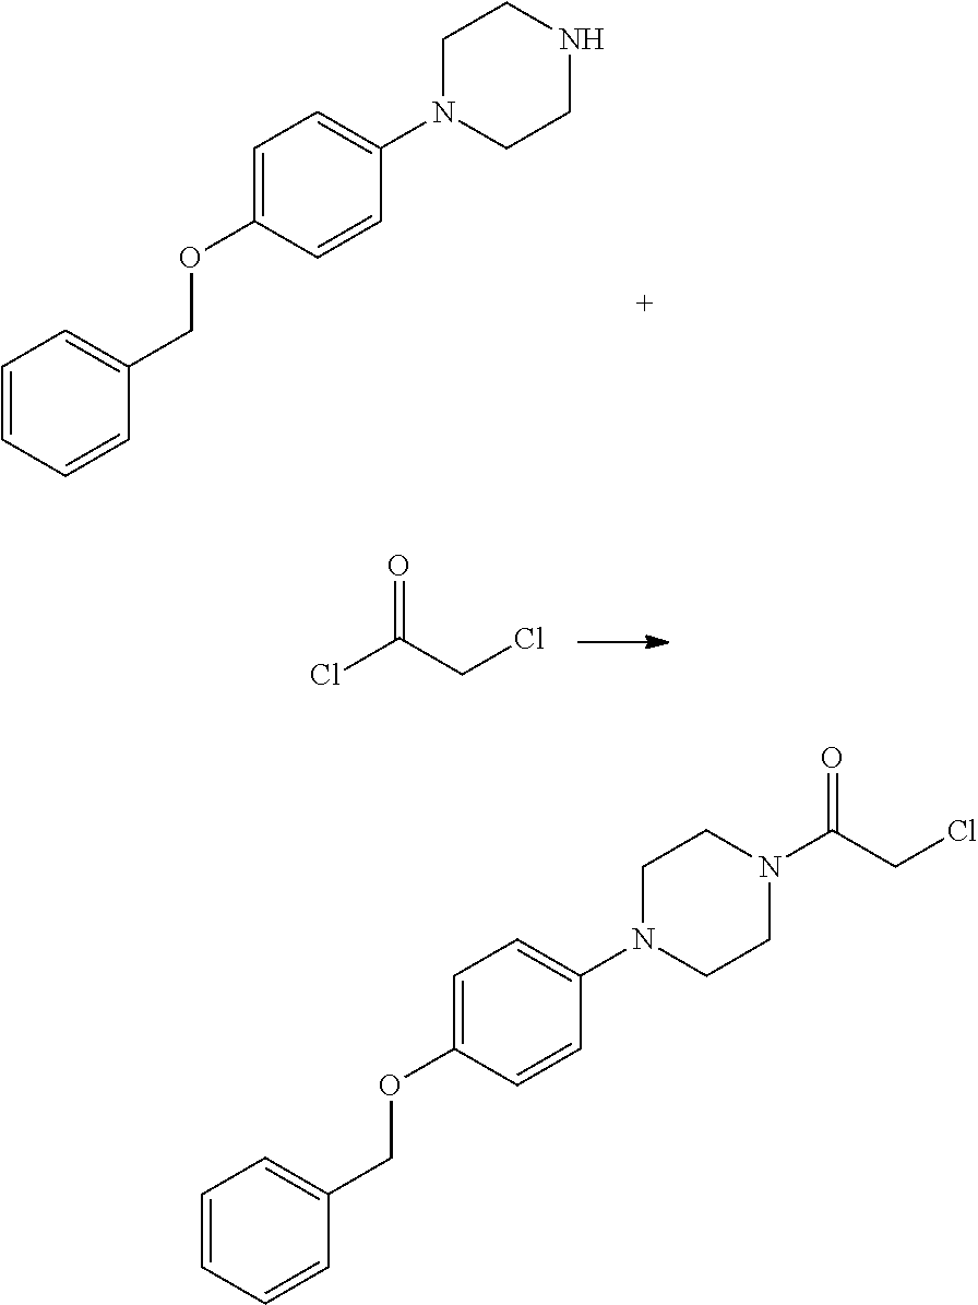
C1=CC=CC(COC2=CC=C(N3CCNCC3)C=C2)=C1.ClC(CCl)=O.C1=CC=CC(COC2=CC=C(N3CCN(C(CCl)=O)CC3)C=C2)=C1
